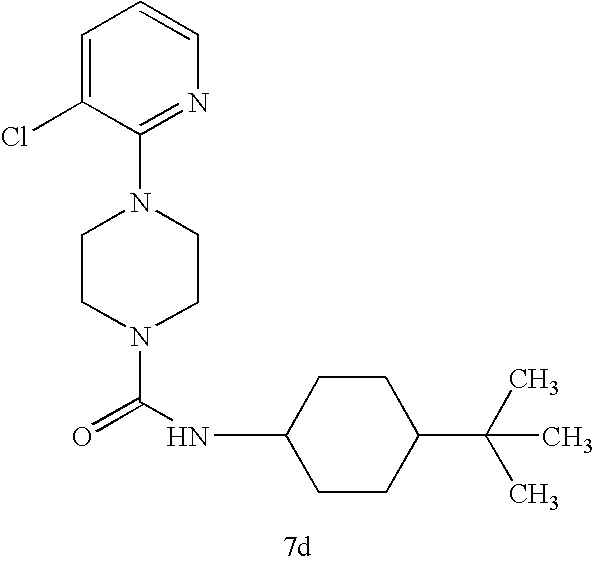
C1(N2CCN(C(NC3CCC(C(C)(C)C)CC3)=O)CC2)=NC=CC=C1Cl
